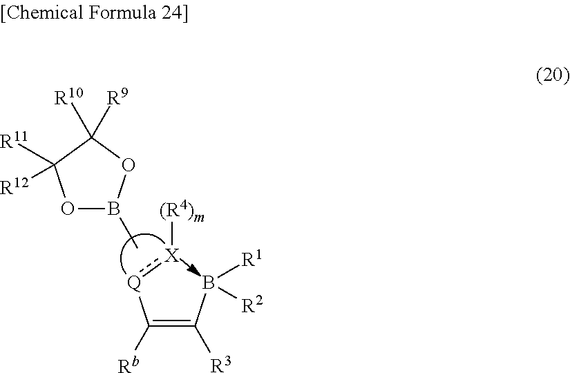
C(=C(B([R1])[R2])[R3])([Q]:[X][(R4)m])[Rb].CB1OC([R11])([R12])C([R10])([R9])O1
